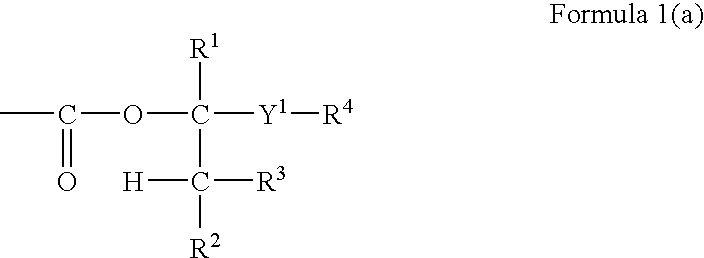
CC(OC([Y1][R4])([R1])C([R2])([H])[R3])=O
